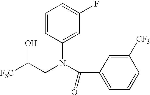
[F3C]C(CN(C(C1=CC=CC([CF3])=C1)=O)C1=CC(F)=CC=C1)O
